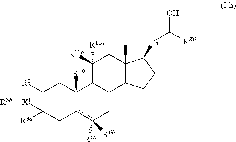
C1([R2])C([R3a])([X1][R3b])Cc2c([R6b])([R6a])CC3C(C2([R19])C1)C([R11a])([R11b])CC1(C)C3CCC1[L3]C(O)[RZ6]
